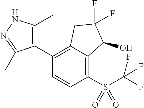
C1(C2=C3C(=C(S(=O)(=O)C(F)(F)F)C=C2)C(O)C(F)(F)C3)=C(C)NN=C1C
